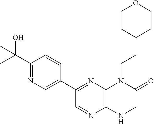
C1(C(O)(C)C)=NC=C(C2=NC3=C(N=C2)NCC(=O)N3CCC2CCOCC2)C=C1
